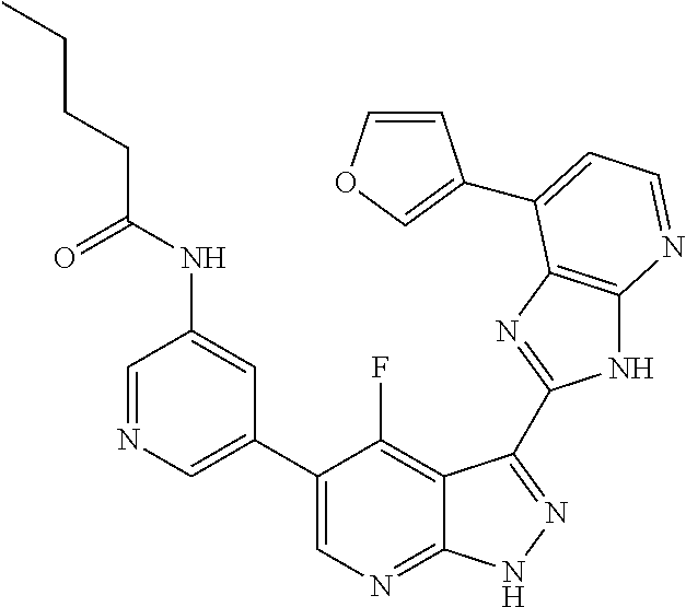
C1=NC=C(C2=CN=C3C(=C2F)C(C2=NC4=C(N2)N=CC=C4C2=COC=C2)=NN3)C=C1NC(CCCC)=O
